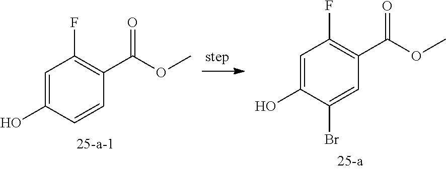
C1=C(O)C=CC(C(=O)OC)=C1F.C1=C(O)C(Br)=CC(C(=O)OC)=C1F
